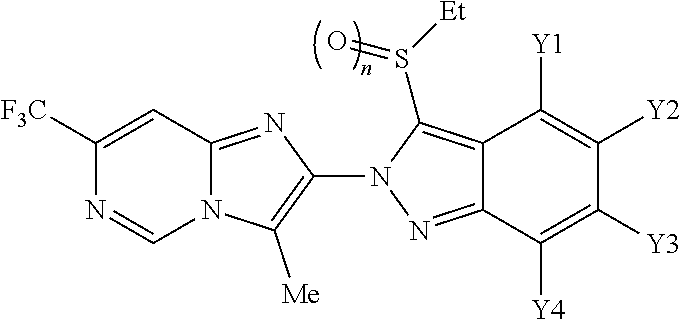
N12C(=NC(N3N=C4C(=C3S([Et])=O)C([Y1])=C([Y2])C([Y3])=C4[Y4])=C1[Me])C=C([F3C])N=C2
